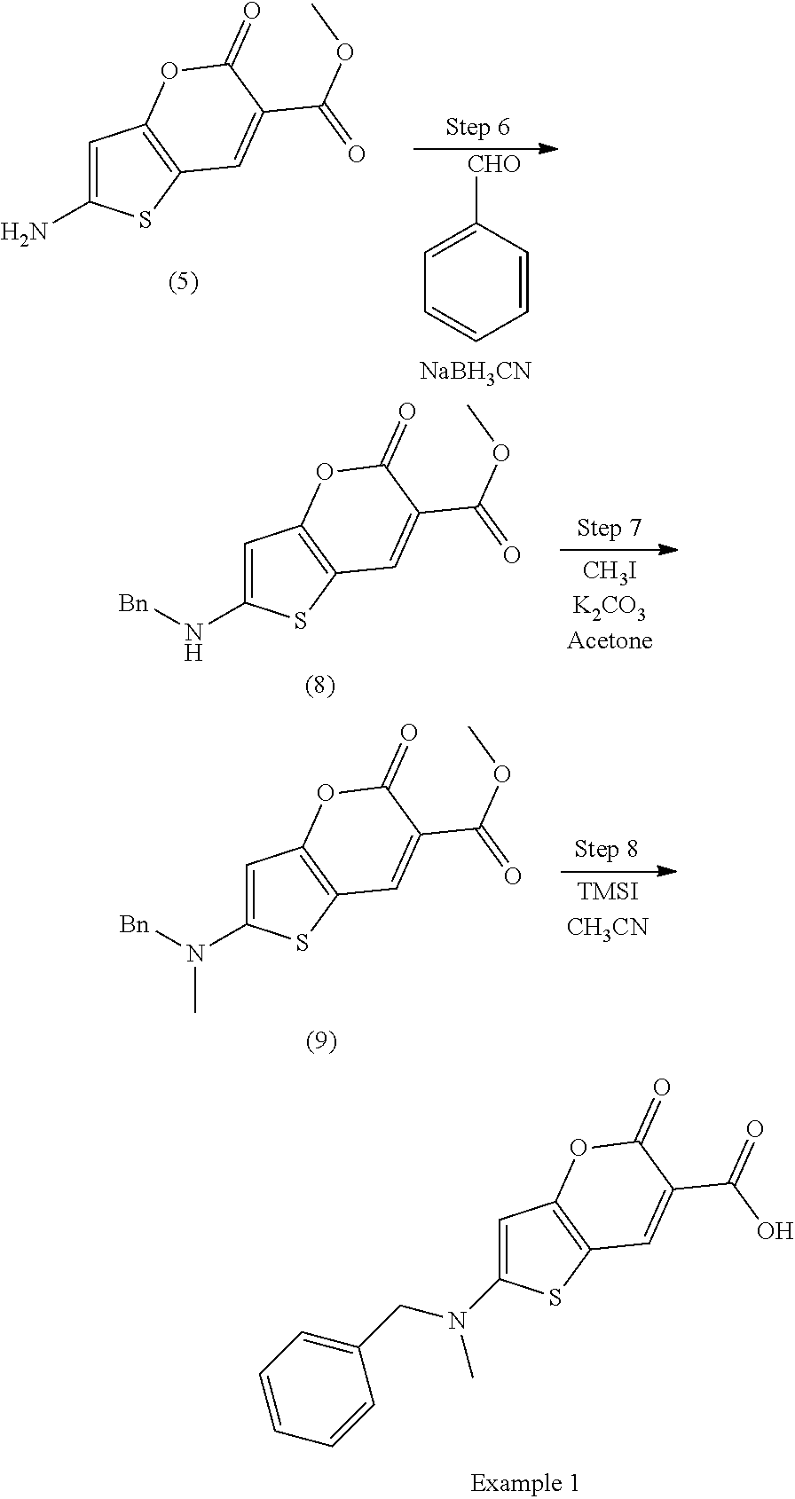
C1=C(N(CC2=CC=CC=C2)C)SC2=C1OC(=O)C(C(O)=O)=C2.C1=C(N)SC2=C1OC(=O)C(C(=O)OC)=C2.C1=CC([CHO])=CC=C1.[NaBH3CN].C1=C(N[Bn])SC2=C1OC(=O)C(C(=O)OC)=C2.C1=C(N([Bn])C)SC2=C1OC(=O)C(C(=O)OC)=C2
